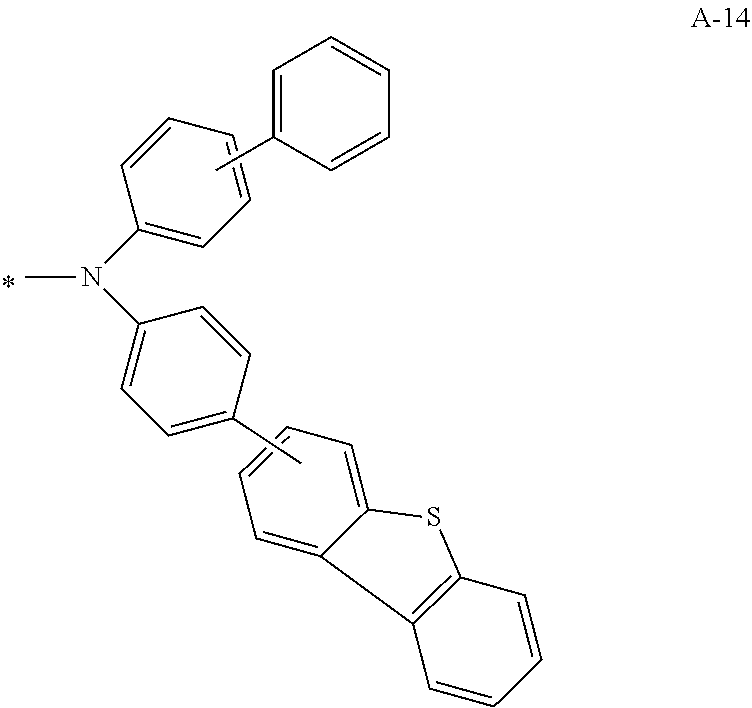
CN(C1=CC=CC=C1)C1=CC=C(C)C=C1.C1=CC=C2C(=C1)SC1=C2C=CC=C1.CC1=CC=CC=C1
